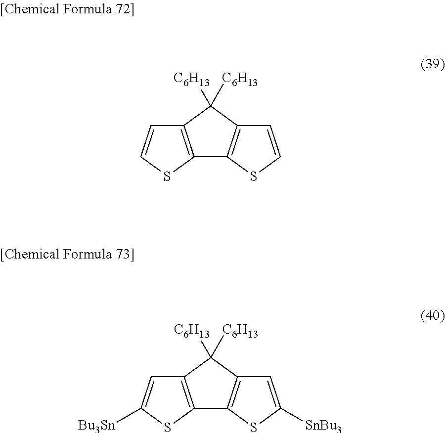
C12=C(SC=C1)C1=C(C2([C6H13])[C6H13])C=CS1.C12=C(SC([Bu3Sn])=C1)C1=C(C2([C6H13])[C6H13])C=C([SnBu3])S1
